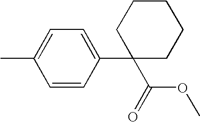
C1=C(C2(C(=O)OC)CCCCC2)C=CC(C)=C1
